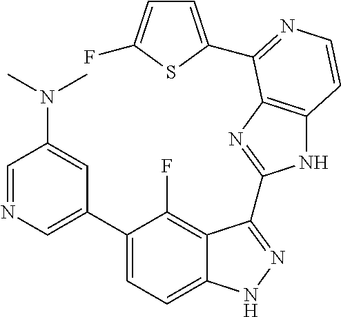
C1=C(C2=CC=C3C(=C2F)C(C2=NC4=C(N2)C=CN=C4C2=CC=C(F)S2)=NN3)C=C(N(C)C)C=N1
